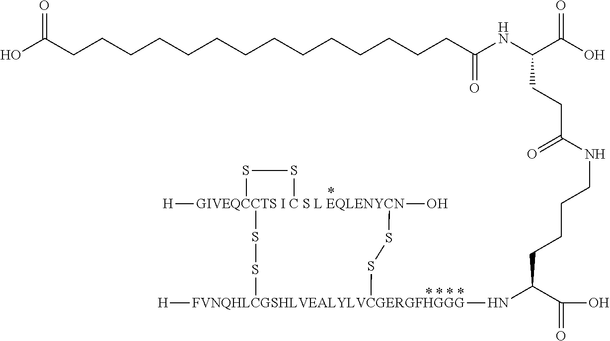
C(CCC(C(O)=O)N[FVNQHLCGSHLVEALYLVCGERGFHGGG]1([H])SS[GIVEQCCTS I C S L EQLENYCN]2([H])(O)(SS1)SS2)CNC(CCC(NC(=O)CCCCCCCCCCCCCCC(O)=O)C(=O)O)=O
